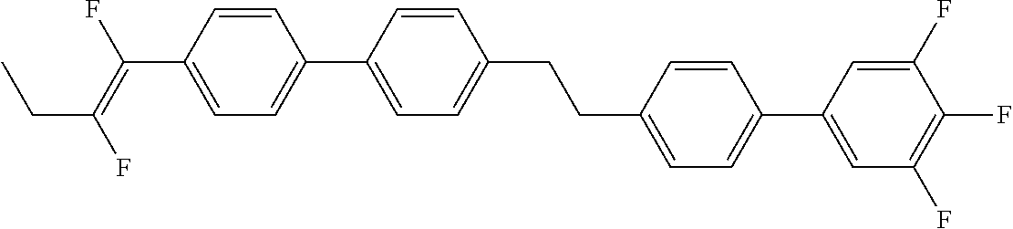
C(C1=CC=C(C2=CC(F)=C(F)C(F)=C2)C=C1)CC1=CC=C(C2=CC=C(C(=C(F)CC)F)C=C2)C=C1
